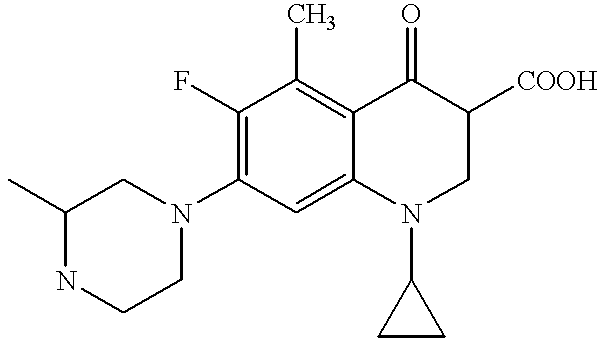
C1(C)NCCN(C2=C(F)C(C)=C3C(=C2)N(C2CC2)CC([COOH])C3=O)C1
